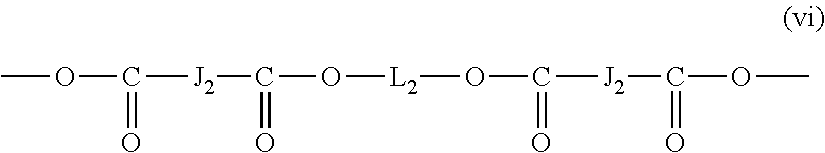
COC([J2]C(O[L2]OC([J2]C(OC)=O)=O)=O)=O
